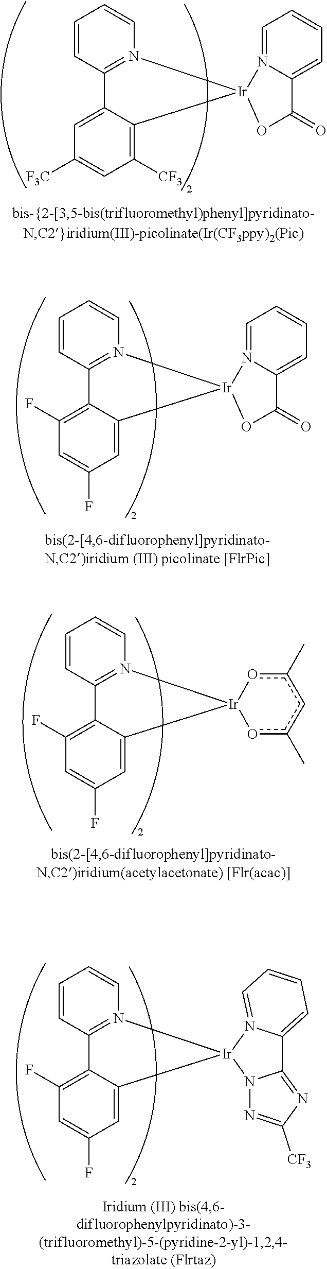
C1=CC2=N(C=C1)[Ir]1(C3=C([CF3])C=C([F3C])C=C23)N2=CC=CC=C2C(=O)O1.C1=CC2=N(C=C1)[Ir]1(C3=CC(F)=CC(F)=C23)N2=CC=CC=C2C(=O)O1.[Ir]12(oc(C)cc(C)o1)N1=C(C=CC=C1)C1=C(F)C=C(F)C=C21.[Ir]12(N3C(=NC([CF3])=N3)C3=CC=CC=N13)N1=C(C=CC=C1)C1=C(F)C=C(F)C=C21
